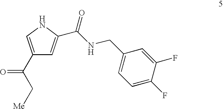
[Me]CC(=O)C1=CNC(C(NCC2=CC=C(F)C(F)=C2)=O)=C1
